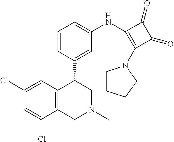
C12=C(C=C(Cl)C=C1Cl)C(C1=CC(NC3=C(N4CCCC4)C(=O)C3=O)=CC=C1)CN(C)C2
